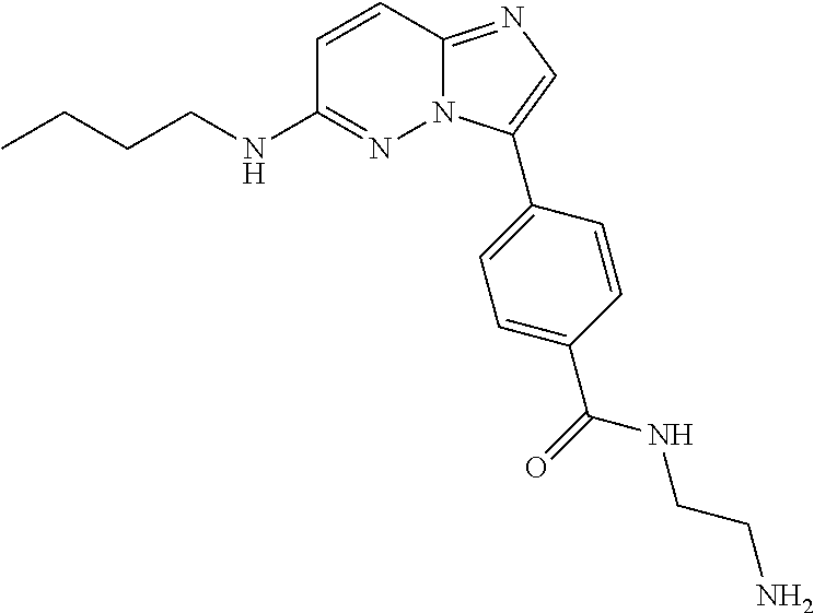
C1=C(C(NCCN)=O)C=CC(C2=CN=C3N2N=C(NCCCC)C=C3)=C1
